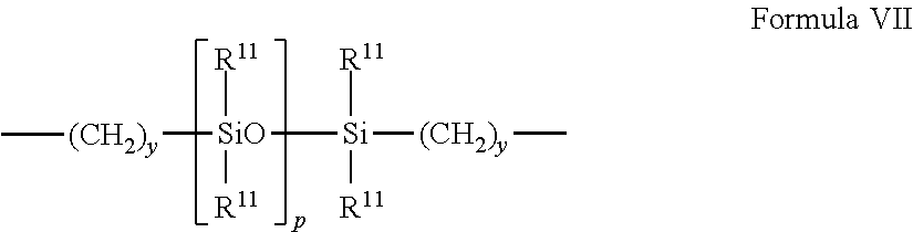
[(CH2)y]([SiO]([R11])([R11])[Si]([(CH2)y]C)([R11])[R11])C
